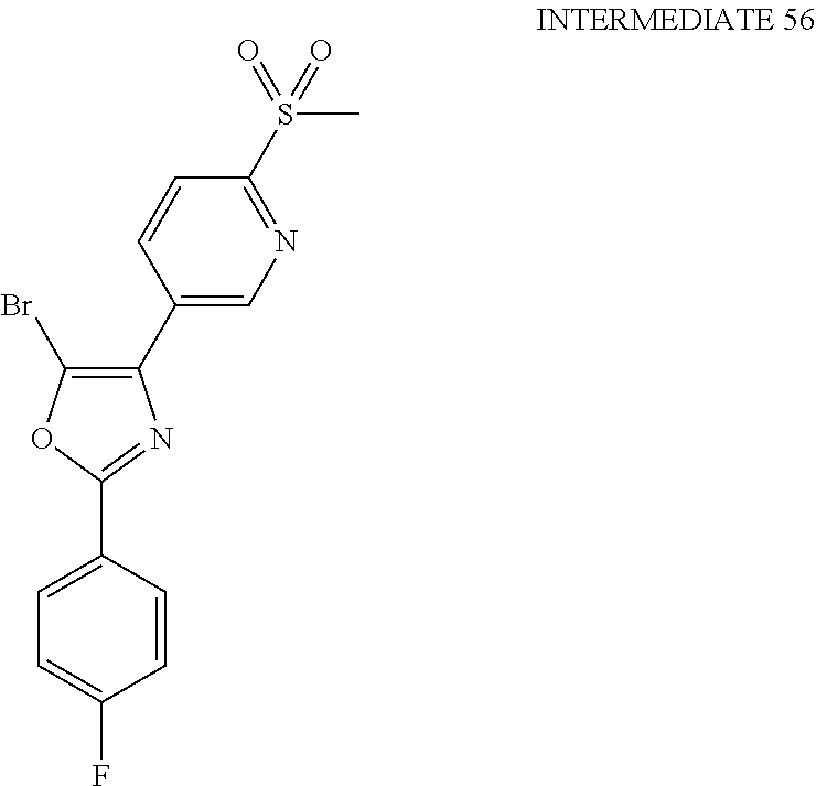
C1(C2=C(Br)OC(C3=CC=C(F)C=C3)=N2)=CN=C(S(=O)(C)=O)C=C1
